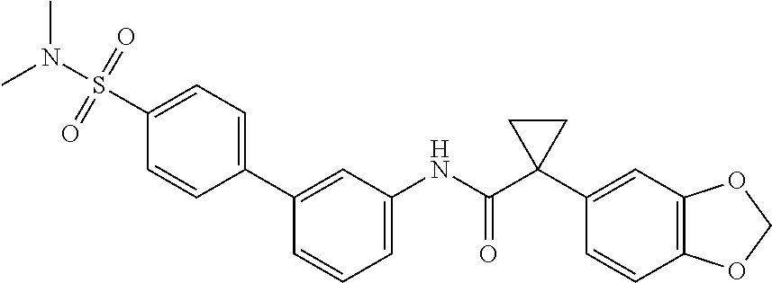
C1=C(NC(C2(C3=CC4=C(C=C3)OCO4)CC2)=O)C=C(C2=CC=C(S(=O)(=O)N(C)C)C=C2)C=C1
